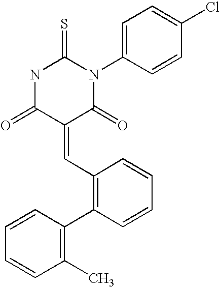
N1C(=O)C(=CC2=C(C3=C(C)C=CC=C3)C=CC=C2)C(=O)N(C2=CC=C(Cl)C=C2)C1=S
